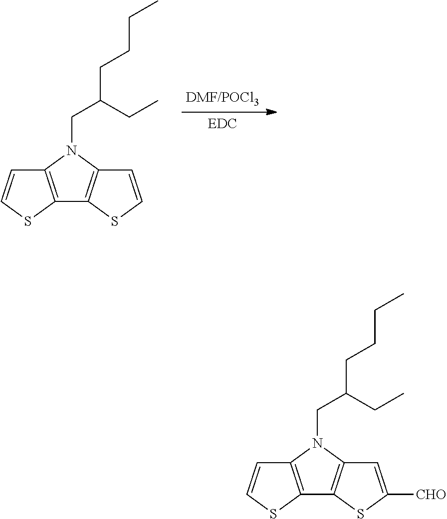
C12=C(N(CC(CCCC)CC)C3=C1SC=C3)C=CS2.C12=C(N(CC(CCCC)CC)C3=C1SC([CHO])=C3)C=CS2
